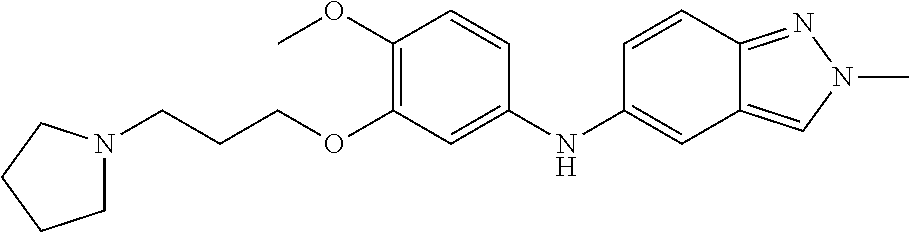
C1N(CCCOC2=C(OC)C=CC(NC3=CC4=CN(C)N=C4C=C3)=C2)CCC1
